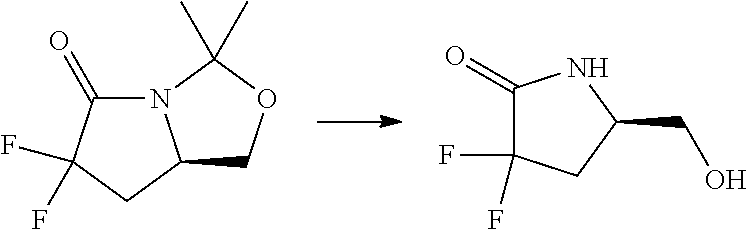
N12C(CC(F)(F)C1=O)COC2(C)C.C1(=O)C(F)(F)CC(CO)N1
